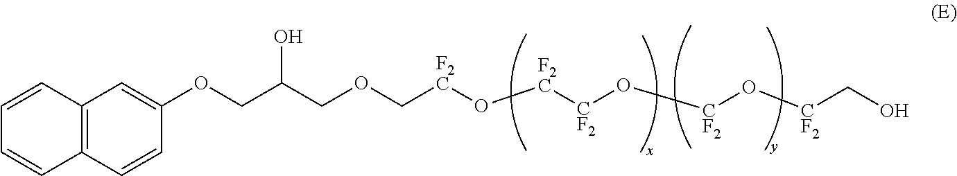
C12=C(C=CC(OCC(COC[F2C]O[F2C][CF2]O[CF2]O[CF2]CO)O)=C1)C=CC=C2
